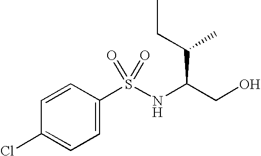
C1(Cl)=CC=C(S(=O)(=O)NC(CO)C(C)CC)C=C1
